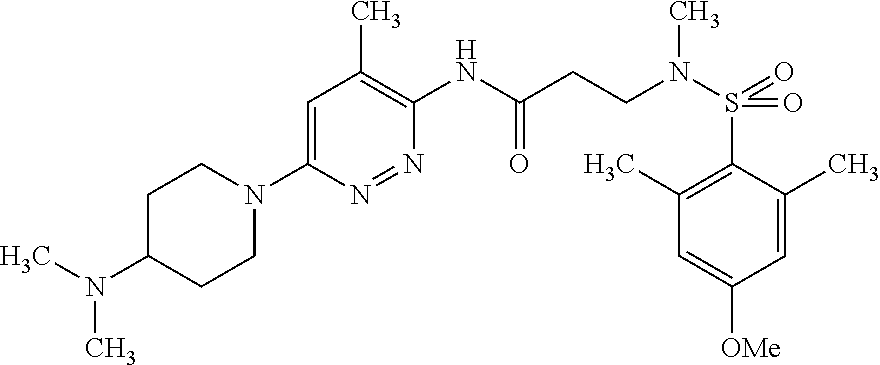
C1(NC(CCN(S(=O)(=O)C2=C(C)C=C([OMe])C=C2C)C)=O)=C(C)C=C(N2CCC(N(C)C)CC2)N=N1
